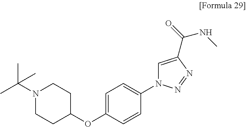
C1=C(OC2CCN(C(C)(C)C)CC2)C=CC(N2C=C(C(=O)NC)N=N2)=C1
